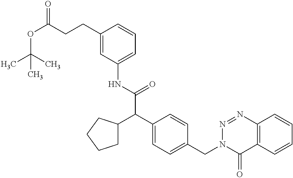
N(C(C(C1=CC=C(CN2C(=O)C3=C(N=N2)C=CC=C3)C=C1)C1CCCC1)=O)C1=CC=CC(CCC(OC(C)(C)C)=O)=C1
